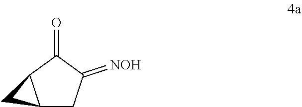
C12CC(=[NOH])C(=O)C1C2
